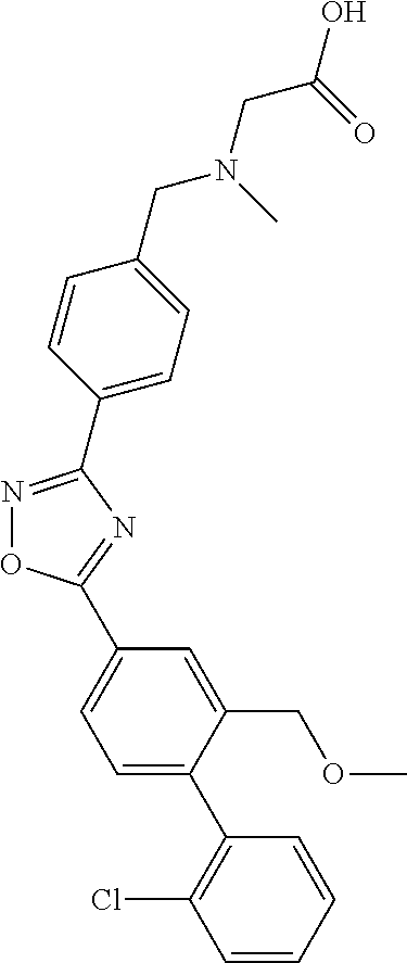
N1=C(C2=CC=C(CN(CC(O)=O)C)C=C2)N=C(C2=CC=C(C3=C(Cl)C=CC=C3)C(COC)=C2)O1
